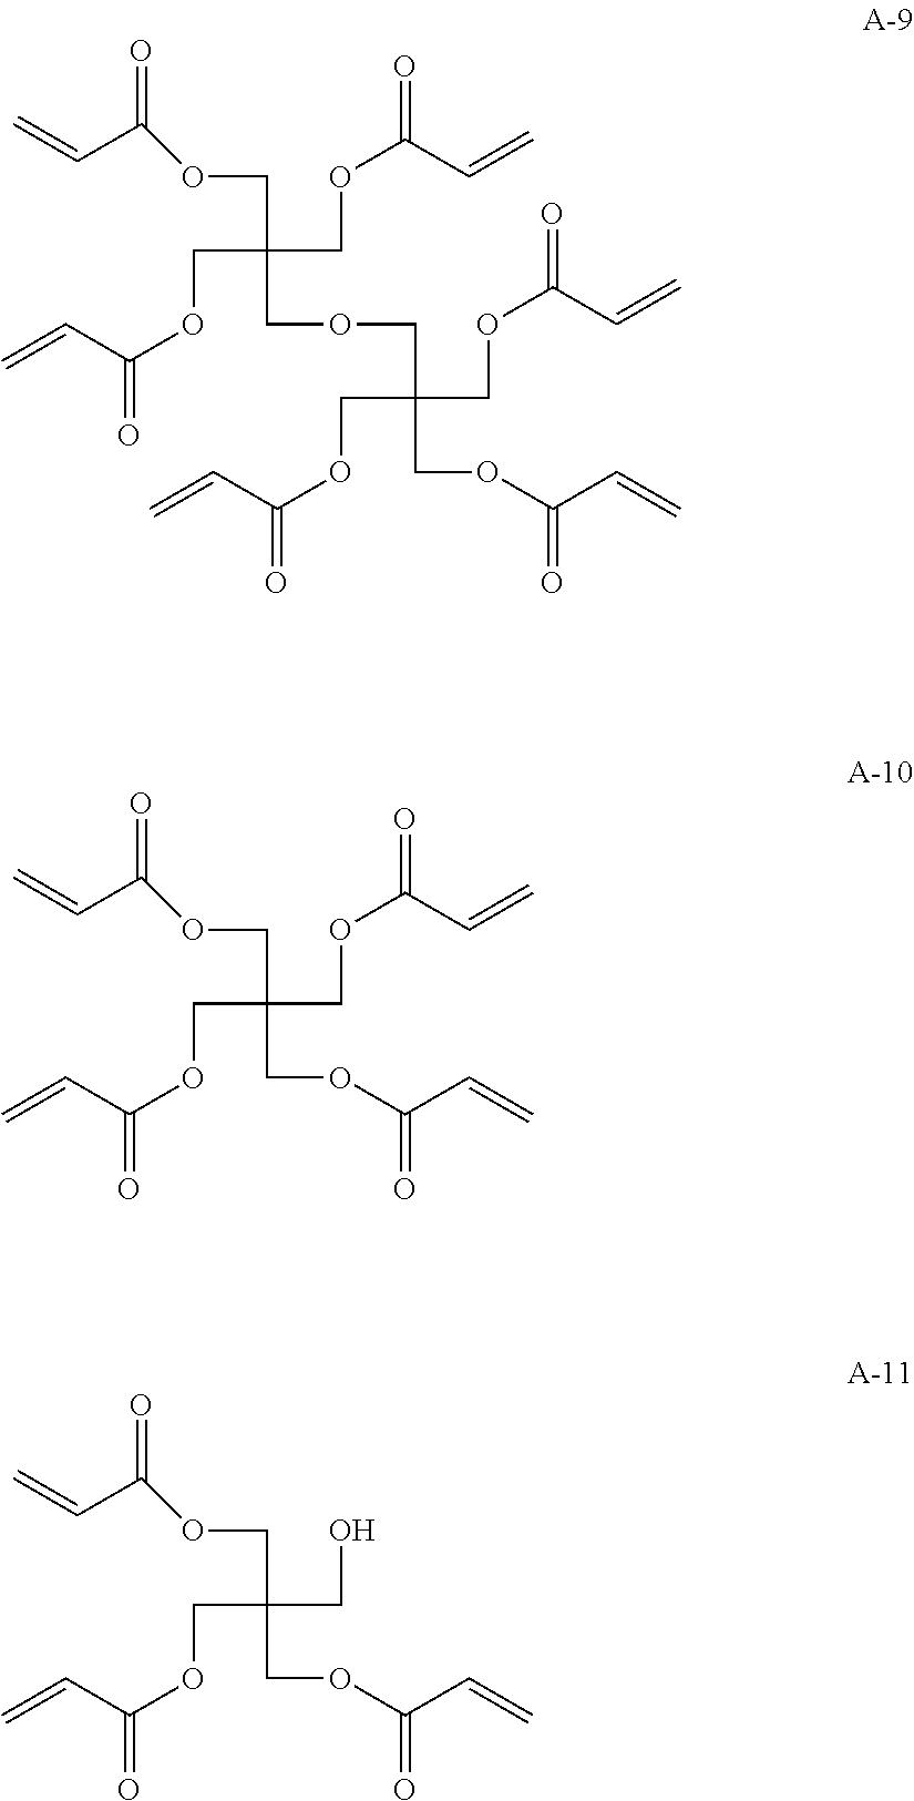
O(CC(COC(C=C)=O)(COC(C=C)=O)COCC(COC(C=C)=O)(COC(C=C)=O)COC(C=C)=O)C(C=C)=O.O(CC(COC(C=C)=O)(COC(C=C)=O)COC(C=C)=O)C(C=C)=O.O(CC(CO)(COC(C=C)=O)COC(C=C)=O)C(C=C)=O
